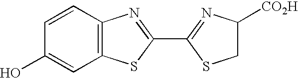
C1=CC2=C(C=C1O)SC(C1=NC([CO2H])CS1)=N2
